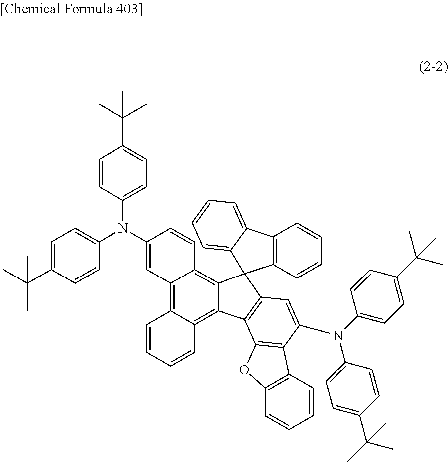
C1=CC(N(C2=CC=C(C(C)(C)C)C=C2)C2=CC=C(C(C)(C)C)C=C2)=CC2=C3C(=C4C(=C12)C1(C2=C(C=CC=C2)C2=CC=CC=C21)C1=C4C2=C(C4=C(O2)C=CC=C4)C(N(C2=CC=C(C(C)(C)C)C=C2)C2=CC=C(C(C)(C)C)C=C2)=C1)C=CC=C3
